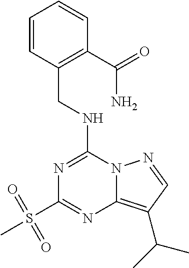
C1=CC(CNC2=NC(S(C)(=O)=O)=NC3=C(C(C)C)C=NN23)=C(C(=O)N)C=C1
